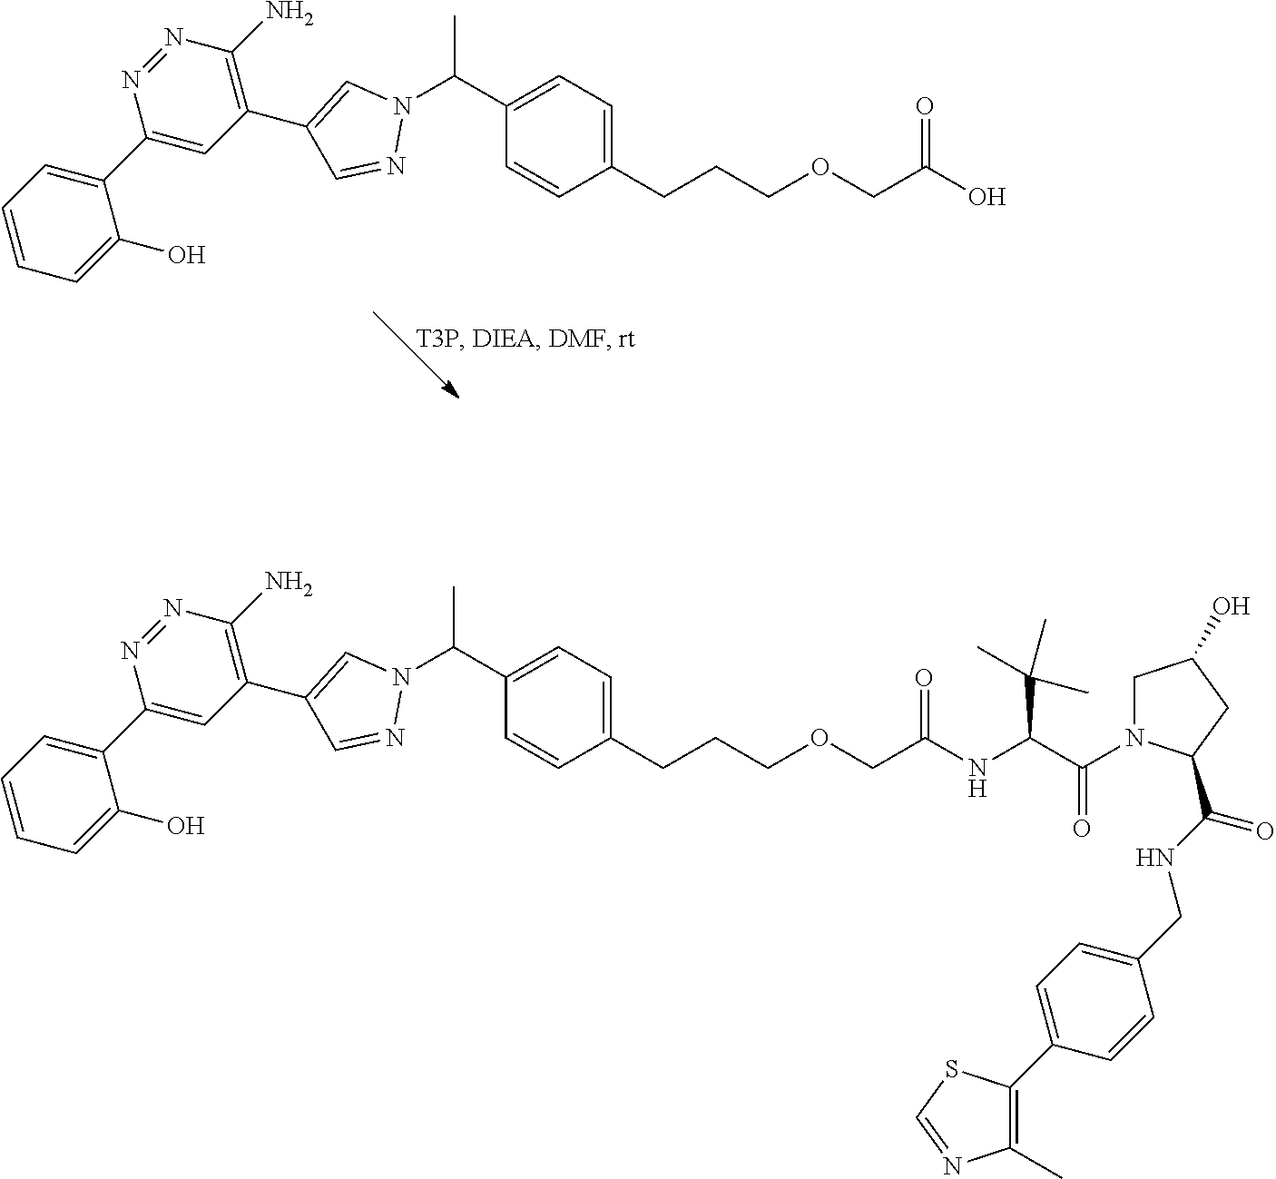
N1(C(C2=CC=C(CCCOCC(O)=O)C=C2)C)C=C(C2=C(N)N=NC(C3=CC=CC=C3O)=C2)C=N1.N1(C(C2=CC=C(CCCOCC(NC(C(N3CC(O)CC3C(NCC3=CC=C(C4=C(C)N=CS4)C=C3)=O)=O)C(C)(C)C)=O)C=C2)C)C=C(C2=C(N)N=NC(C3=CC=CC=C3O)=C2)C=N1
